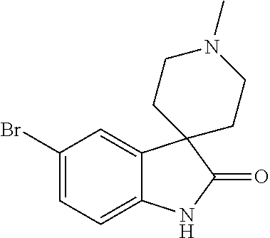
C1(Br)=CC=C2C(=C1)C1(C(=O)N2)CCN(C)CC1
